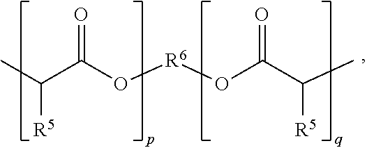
O=C(O[R6]OC(C(C)[R5])=O)C(C)[R5]
